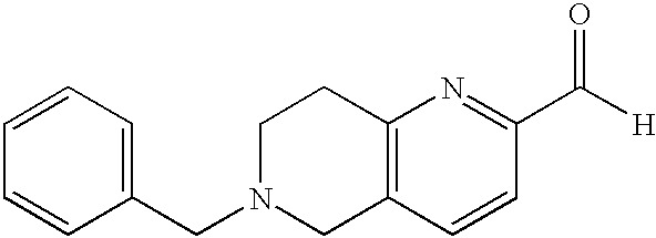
C1=CC=C(CN2CCC3=C(C2)C=CC(C([H])=O)=N3)C=C1
